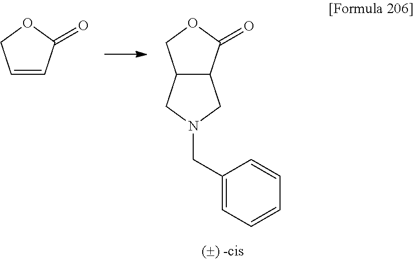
C1=CC(=O)OC1.C12C(CN(CC3=CC=CC=C3)C1)C(=O)OC2
